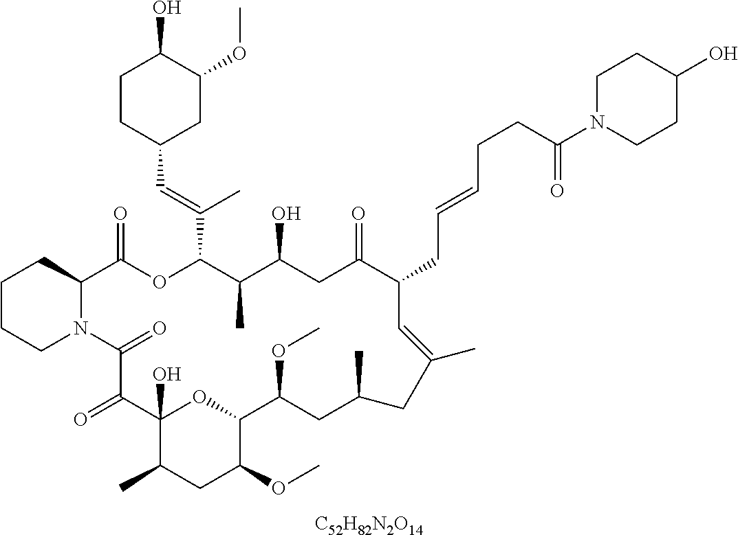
[C52H82N2O14].C1CCN2C(C1)C(=O)OC(C(=CC1CC(OC)C(O)CC1)C)C(C)C(O)CC(=O)C(CC=CCCC(N1CCC(O)CC1)=O)C=C(C)CC(C)CC(OC)C1OC(O)(C(=O)C2=O)C(C)CC1OC
